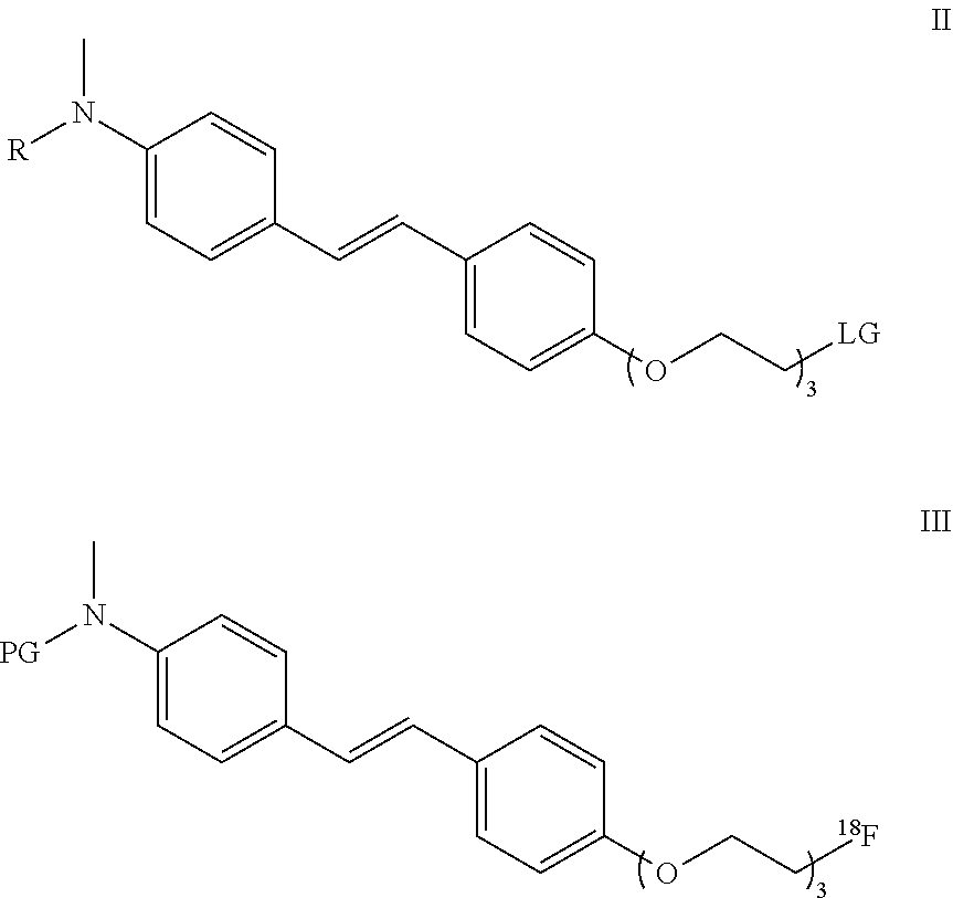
[R]N(C1=CC=C(C=CC2=CC=C(OCC[LG])C=C2)C=C1)C.[PG]N(C1=CC=C(C=CC2=CC=C(OCC[18F])C=C2)C=C1)C
